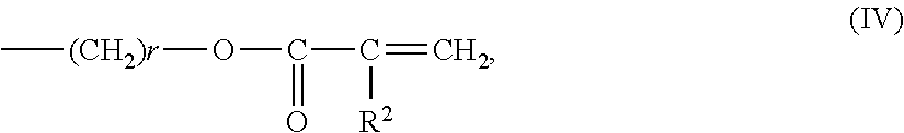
C[(CH2)r]OC(C(=C)[R2])=O
